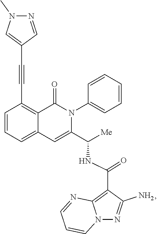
C1=CC=C2C(=C1C#CC1=CN(C)N=C1)C(=O)N(C1=CC=CC=C1)C(C([Me])NC(C1=C3N(N=C1N)C=CC=N3)=O)=C2
